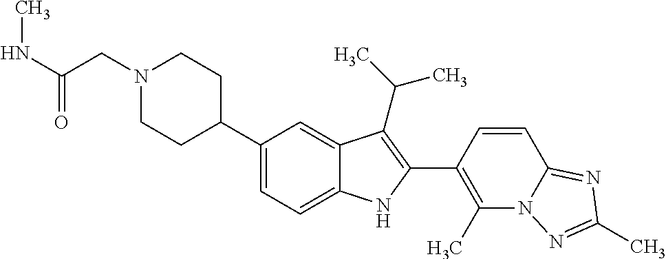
N1(CC(NC)=O)CCC(C2=CC=C3C(=C2)C(C(C)C)=C(C2=C(C)N4C(=NC(C)=N4)C=C2)N3)CC1
